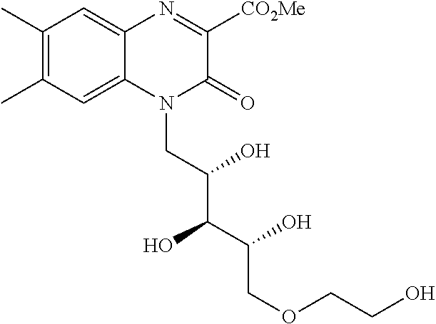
C1(C)=C(C)C=C2C(=C1)N=C([CO2Me])C(=O)N2CC(C(C(COCCO)O)O)O
